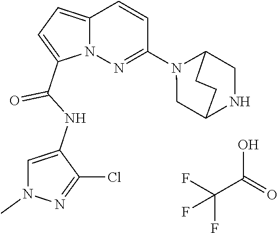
FC(F)(C(O)=O)F.N12C(=CC=C1C(NC1=CN(C)N=C1Cl)=O)C=CC(N1CC3NCC1CC3)=N2
